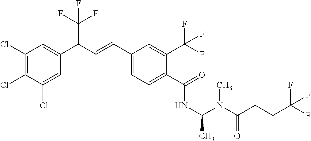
C1(Cl)=C(Cl)C(Cl)=CC(C(C=CC2=CC=C(C(=O)NC(N(C(CCC(F)(F)F)=O)C)C)C(C(F)(F)F)=C2)C(F)(F)F)=C1
